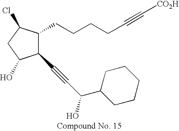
C1(C#CC(C2CCCCC2)O)C(CCCCC#C[CO2H])C(Cl)CC1O
